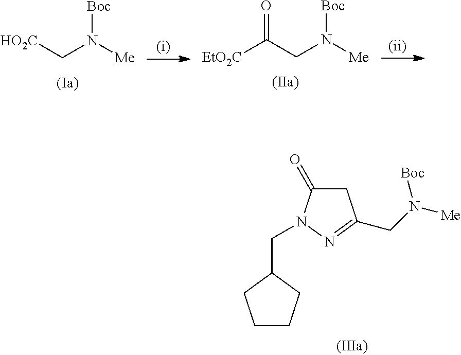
C1C(=O)N(CC2CCCC2)N=C1CN([Me])[Boc].[HO2C]CN([Me])[Boc].C(CN([Me])[Boc])([EtO2C])=O
